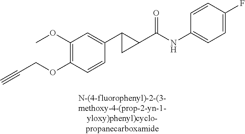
C1(OC)=C(OCC#C)C=CC(C2C(C(NC3=CC=C(F)C=C3)=O)C2)=C1
